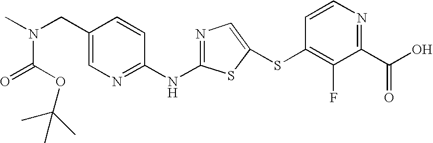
C1(CN(C)C(=O)OC(C)(C)C)=CN=C(NC2=NC=C(SC3=C(F)C(C(O)=O)=NC=C3)S2)C=C1
